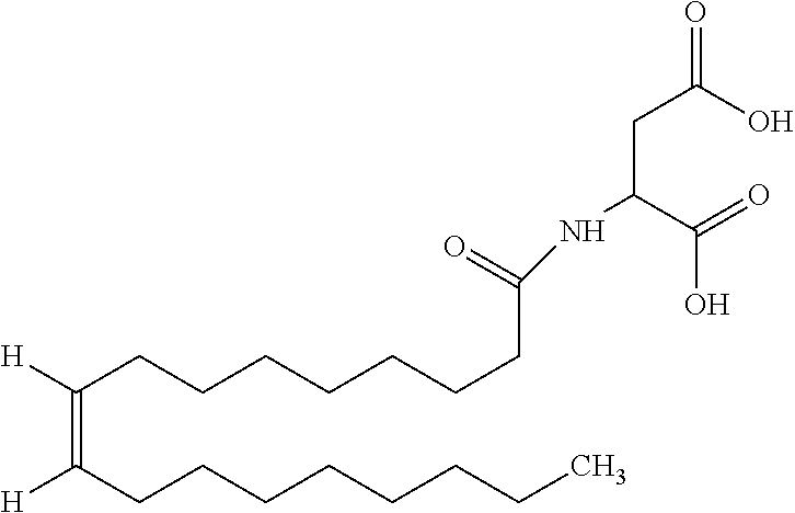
[H]C(CCCCCCCC(=O)NC(CC(O)=O)C(=O)O)=C(CCCCCCCC)[H]
